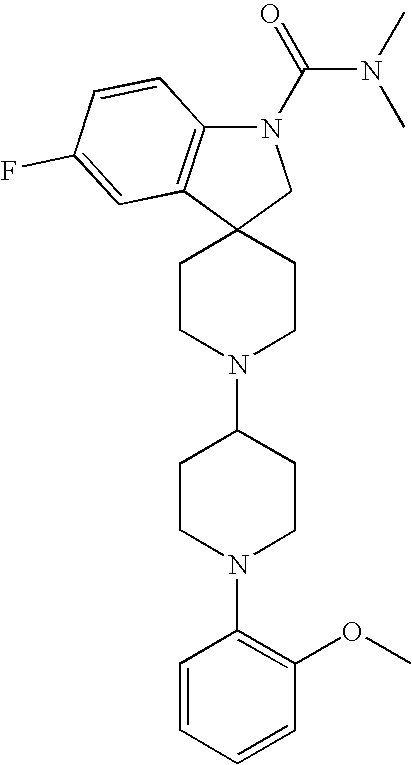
C1CN(C2CCN(C3=C(OC)C=CC=C3)CC2)CCC12CN(C(=O)N(C)C)C1=C2C=C(F)C=C1
